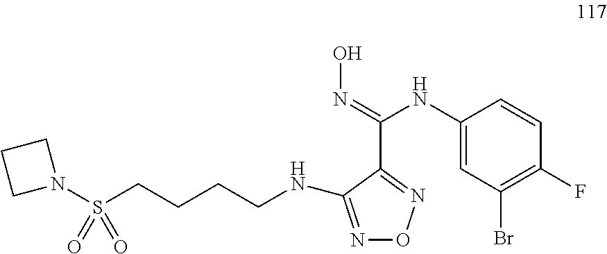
N1(S(CCCCNC2=NON=C2C(=NO)NC2=CC(Br)=C(F)C=C2)(=O)=O)CCC1
